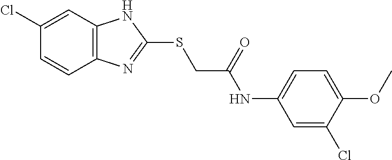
C12=C(C=C(Cl)C=C1)NC(SCC(NC1=CC=C(OC)C(Cl)=C1)=O)=N2
